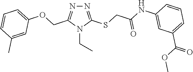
N1=C(SCC(NC2=CC(C(OC)=O)=CC=C2)=O)N(CC)C(COC2=CC=CC(C)=C2)=N1
